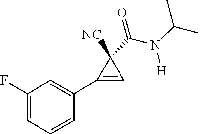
C1=C(F)C=C(C2=CC2([NC])C(=O)N(C(C)C)[H])C=C1
